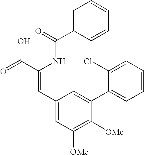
C1=C(C(=O)NC(C(=O)O)=CC2=CC([OMe])=C([OMe])C(C3=CC=CC=C3Cl)=C2)C=CC=C1
